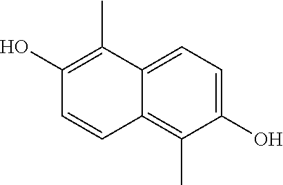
C1(O)=C(C)C2=CC=C(O)C(C)=C2C=C1
